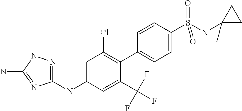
C1(NC2=CC(Cl)=C(C3=CC=C(S(NC4(C)CC4)(=O)=O)C=C3)C(C(F)(F)F)=C2)=NNC(N)=N1
